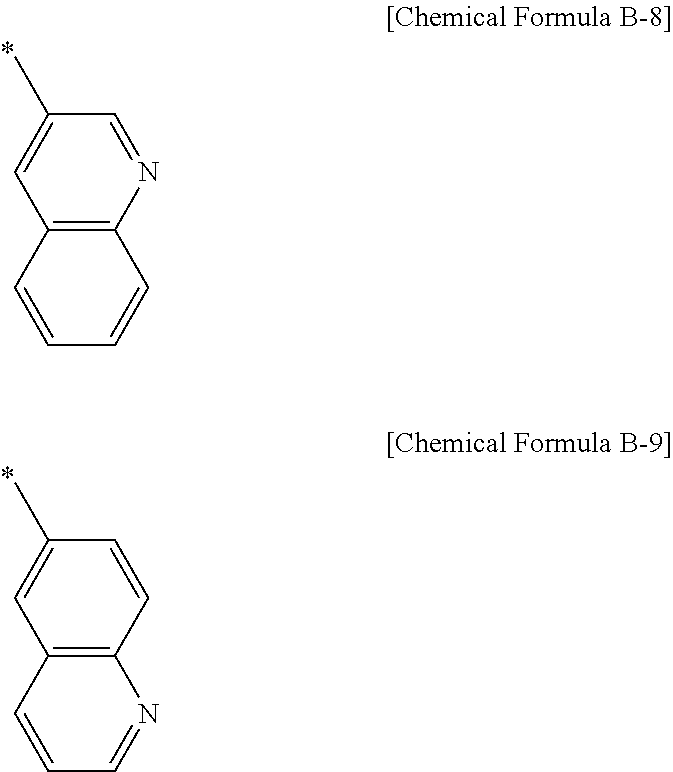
C12=C(N=CC(C)=C1)C=CC=C2.C12=C(C=CC(C)=C1)N=CC=C2
